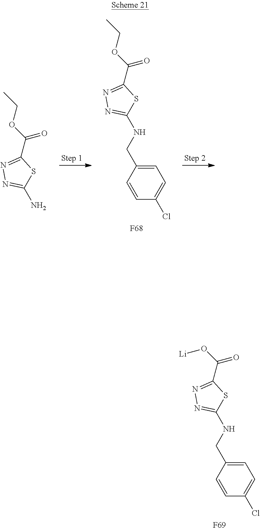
C1=C(CNC2=NN=C(C(O[Li])=O)S2)C=CC(Cl)=C1.[F69].NC1=NN=C(C(OCC)=O)S1.C1=C(CNC2=NN=C(C(OCC)=O)S2)C=CC(Cl)=C1.[F68]
